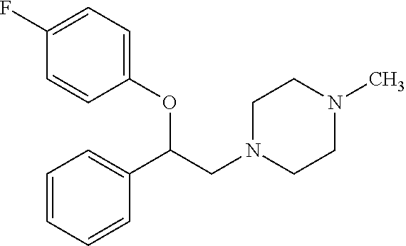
C1(OC(CN2CCN(C)CC2)C2=CC=CC=C2)=CC=C(F)C=C1
